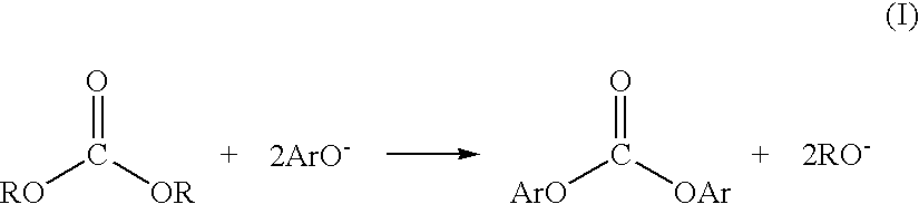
O=C([OR])[RO].[2ArO-].O=C([OAr])[ArO].[2RO-]
